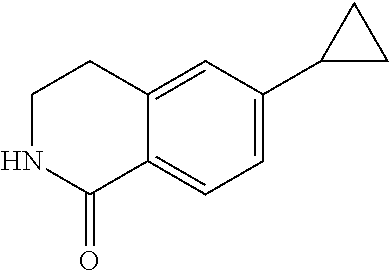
C1NC(=O)C2=CC=C(C3CC3)C=C2C1
